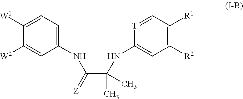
C1(NC(C(NC2=CC([R2])=C([R1])C=[T]2)(C)C)=[Z])=CC=C([W1])C([W2])=C1
